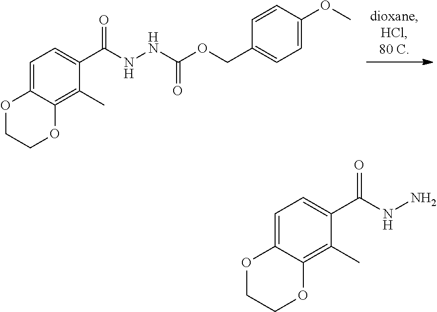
C1=C2C(=C(C)C(C(=O)NNC(OCC3=CC=C(OC)C=C3)=O)=C1)OCCO2.C1=C2C(=C(C)C(C(NN)=O)=C1)OCCO2
